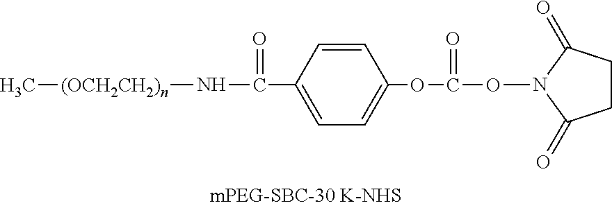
O(N1C(=O)CCC1=O)C(OC1=CC=C(C(=O)N[(OCH2CH2)n]C)C=C1)=O
